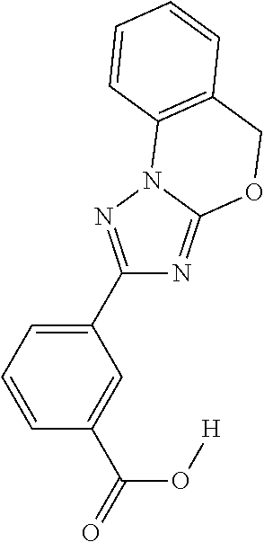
C1=CC=C(C2=NN3C(=N2)OCC2=C3C=CC=C2)C=C1C(=O)O[H]
